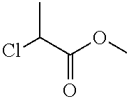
ClC(C(OC)=O)C
